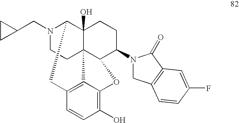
N1(CC2CC2)CCC23C4(O)C1CC1=C2C(=C(O)C=C1)OC3C(N1CC2=C(C1=O)C=C(F)C=C2)CC4
